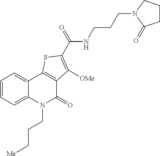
C1=CC=C2C(=C1)C1=C(C(=O)N2CCC[Me])C([OMe])=C(C(NCCCN2C(=O)CCC2)=O)S1
